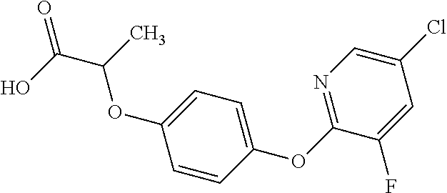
N1=C(OC2=CC=C(OC(C(O)=O)C)C=C2)C(F)=CC(Cl)=C1
